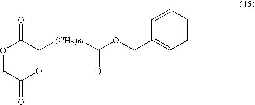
O1CC(=O)OC([(CH2)m]C(OCC2=CC=CC=C2)=O)C1=O
